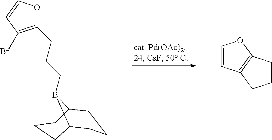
C1(CCCB2C3CCCC2CCC3)=C(Br)C=CO1.C1=CC2=C(O1)CCC2
